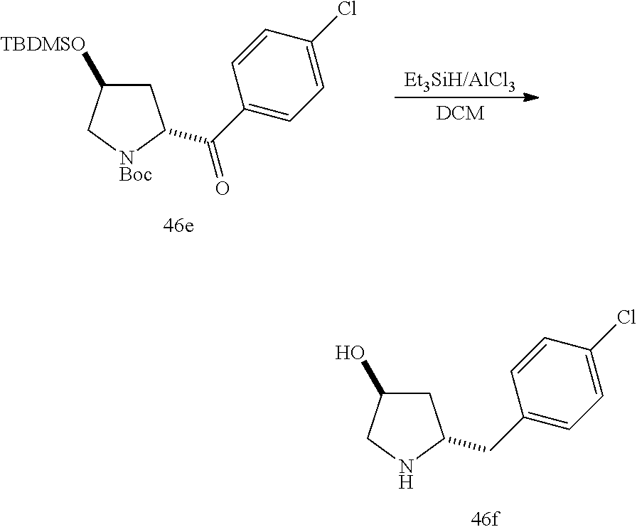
C1C(O)CNC1CC1=CC=C(Cl)C=C1.[DCM].C1C([TBDMSO])C[NBoc]C1C(C1=CC=C(Cl)C=C1)=O
